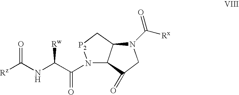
C12C(C(=O)CN1C(=O)[Rx])N(C(C(NC([Rz])=O)[Rw])=O)[P2]C2
